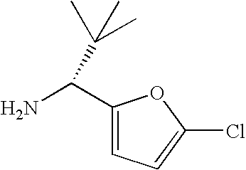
C1(C(N)C(C)(C)C)=CC=C(Cl)O1
